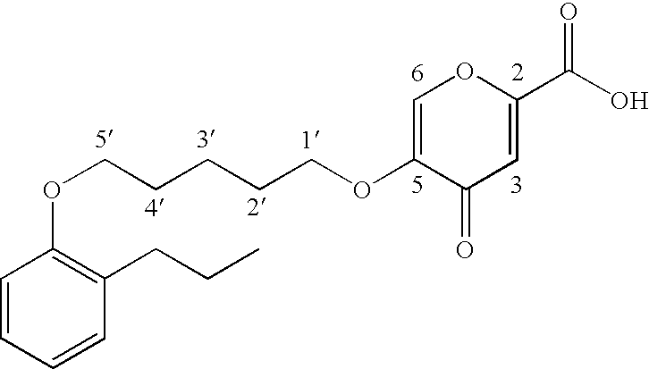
C1=CC=CC(CCC)=C1OCCCCCOC1=COC(C(O)=O)=CC1=O
